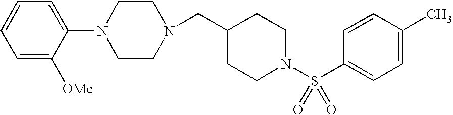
C1=C([OMe])C(N2CCN(CC3CCN(S(C4=CC=C(C)C=C4)(=O)=O)CC3)CC2)=CC=C1
